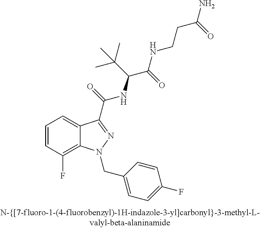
C1=CC(F)=C2C(=C1)C(C(=O)NC(C(C)(C)C)C(=O)NCCC(N)=O)=NN2CC1=CC=C(F)C=C1
